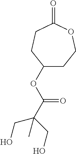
C1(OC(C(CO)(C)CO)=O)CCOC(=O)CC1
